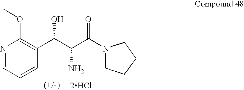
N1=CC=CC(C(C(N)C(N2CCCC2)=O)O)=C1OC.[2HCl]
